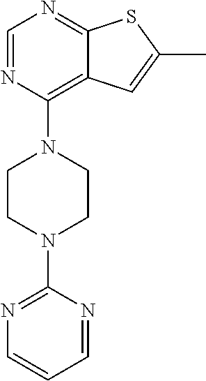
C12=C(N3CCN(C4=NC=CC=N4)CC3)N=CN=C1SC(C)=C2
